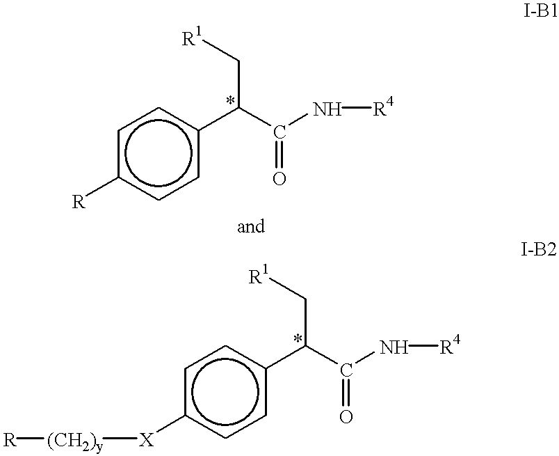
c1c([R])ccc(C(C(=O)N[R4])C[R1])c1.c1c([X][(CH2)y][R])ccc(C(C(=O)N[R4])C[R1])c1
